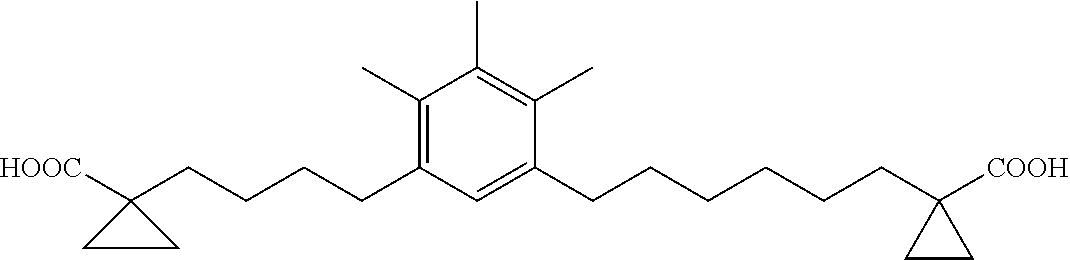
C1(C)=C(C)C(CCCCCCC2([COOH])CC2)=CC(CCCCC2([HOOC])CC2)=C1C
